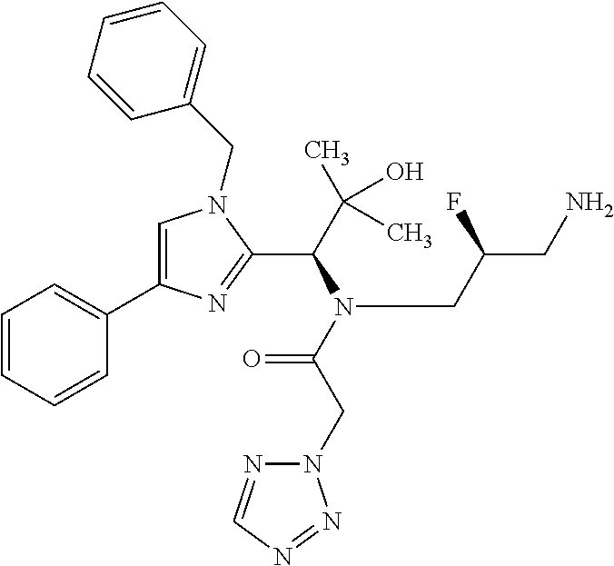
C1=C(C2=CC=CC=C2)N=C(C(C(O)(C)C)N(C(CN2N=CN=N2)=O)CC(CN)F)N1CC1=CC=CC=C1
